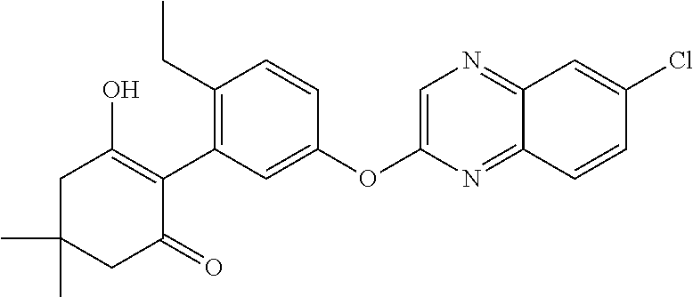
C1C(C)(C)CC(=O)C(C2=C(CC)C=CC(OC3=CN=C4C(=N3)C=CC(Cl)=C4)=C2)=C1O
